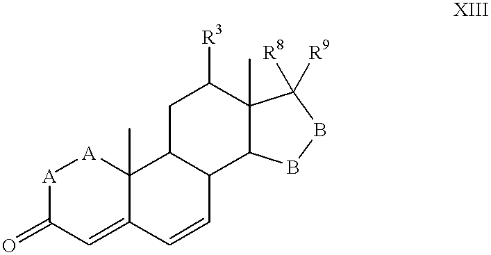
[A]1C(=O)C=C2C(C)([A]1)C1C(C=C2)C2C(C)(C([R3])C1)C([R9])([R8])BB2
